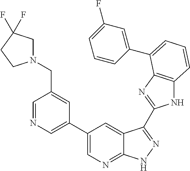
C1(C2=CN=CC(CN3CC(F)(F)CC3)=C2)=CN=C2C(=C1)C(C1=NC3=C(N1)C=CC=C3C1=CC(F)=CC=C1)=NN2
